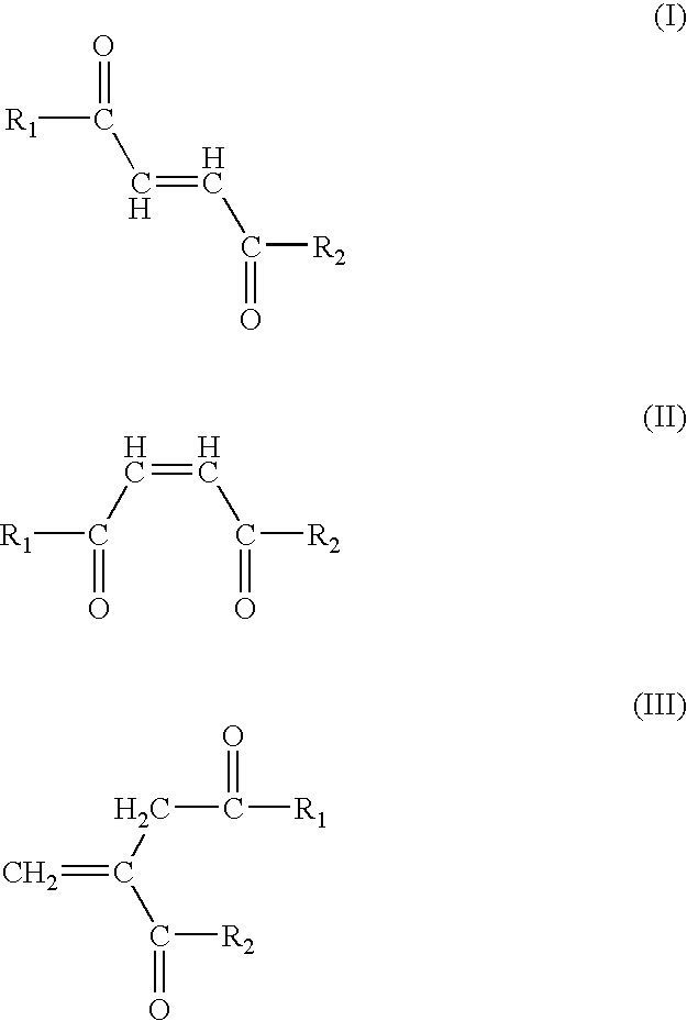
[R1]C(=O)C=CC([R2])=O.[R1]C(=O)C=CC(=O)[R2].C=C(C(=O)[R2])CC(=O)[R1]
